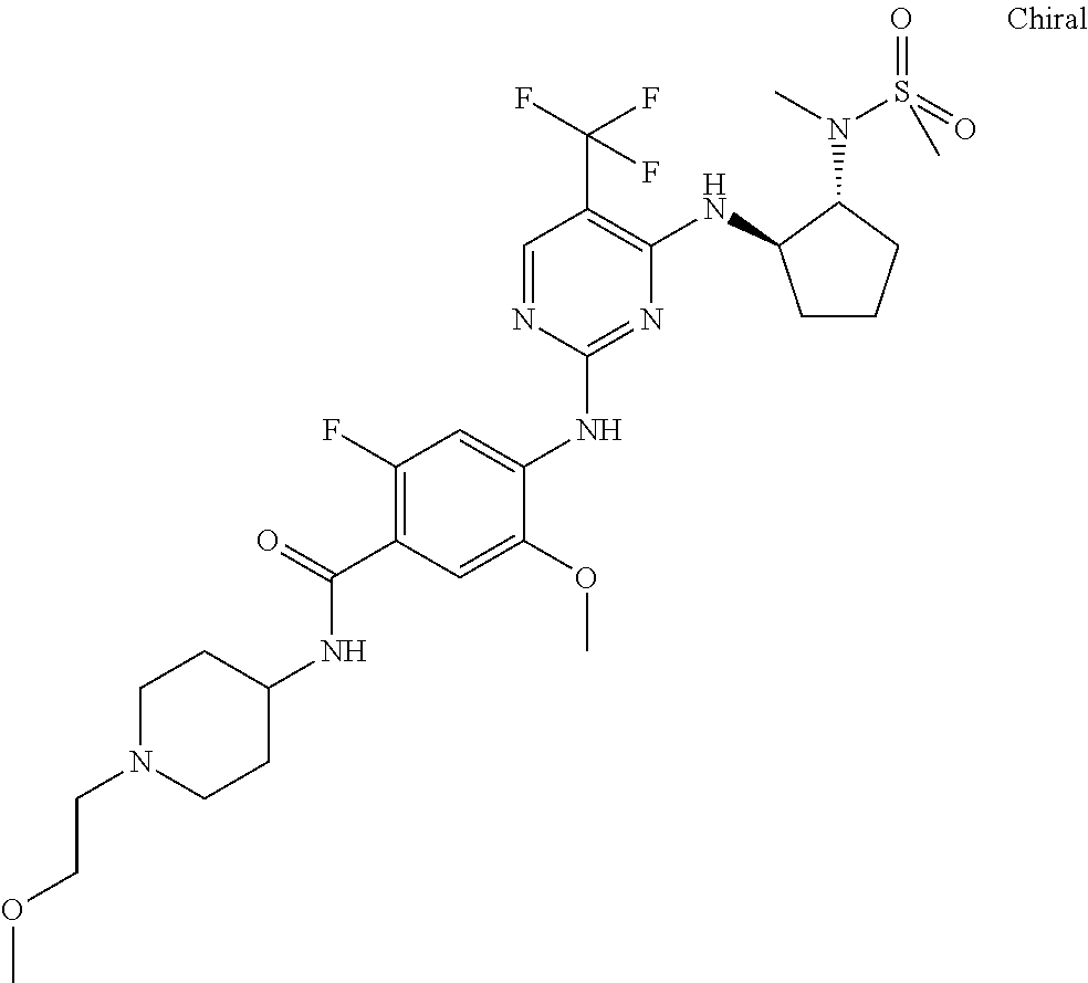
C1(NC2=CC(F)=C(C(=O)NC3CCN(CCOC)CC3)C=C2OC)=NC(NC2CCCC2N(C)S(=O)(=O)C)=C(C(F)(F)F)C=N1
